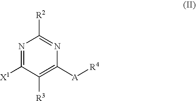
N1=C([X1])C([R3])=C([A][R4])N=C1[R2]
